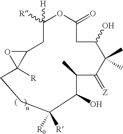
O1C([H])([R])CC2C([R])(CCC([R])([R0])C(O)C(C)C(=[Z])C(C)(C)C(O)CC1=O)O2
